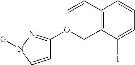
C1(C=C)=C(COC2=NN([G])C=C2)C(I)=CC=C1
